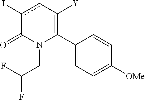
C1(C2=C([Y])cc(I)C(=O)N2CC(F)F)=CC=C([OMe])C=C1
